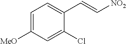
C1=C([MeO])C=C(Cl)C(C=C[NO2])=C1
